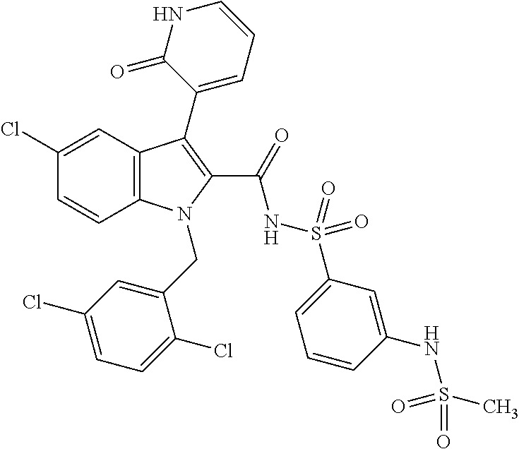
C12=C(C=C(Cl)C=C1)C(C1=CC=CNC1=O)=C(C(=O)NS(C1=CC=CC(NS(=O)(C)=O)=C1)(=O)=O)N2CC1=CC(Cl)=CC=C1Cl
